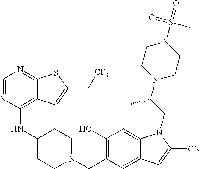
C1(O)=C(CN2CCC(NC3=C4C(=NC=N3)SC(C[CF3])=C4)CC2)C=C2C(=C1)N(CC(N1CCN(S(C)(=O)=O)CC1)C)C([CN])=C2
